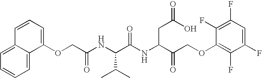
C(C(NC(C(NC(C(COC1=C(F)C(F)=CC(F)=C1F)=O)CC(O)=O)=O)C(C)C)=O)OC1=CC=CC2=CC=CC=C12
